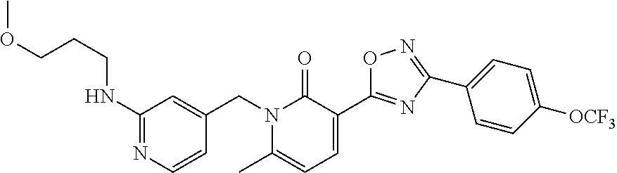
C1(NCCCOC)=NC=CC(CN2C(C)=CC=C(C3=NC(C4=CC=C([OCF3])C=C4)=NO3)C2=O)=C1
